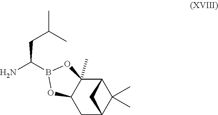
C12CC3C(C)(C)C(C1(C)OB(C(N)CC(C)C)O2)C3
